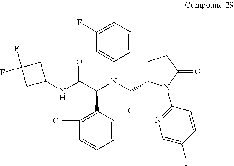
C1=CC=C(F)C=C1N(C(=O)C1CCC(=O)N1C1=NC=C(F)C=C1)C(C(NC1CC(F)(F)C1)=O)C1=C(Cl)C=CC=C1
